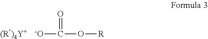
[-O]C(=O)O[R].[(R)4Y+]
